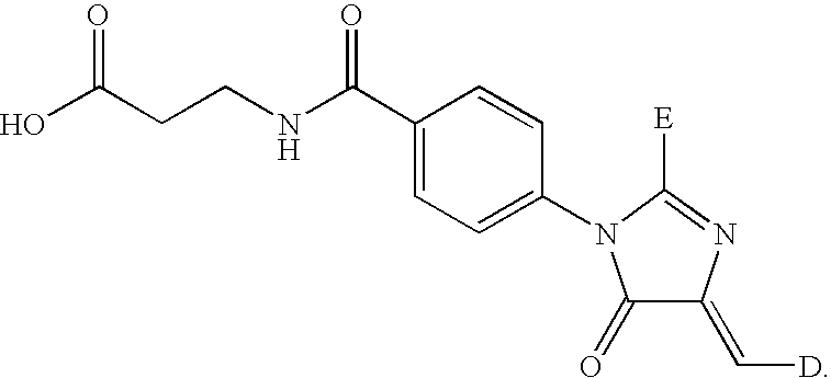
OC(CCNC(C1=CC=C(N2C(=O)C(=C[D])N=C2[E])C=C1)=O)=O
